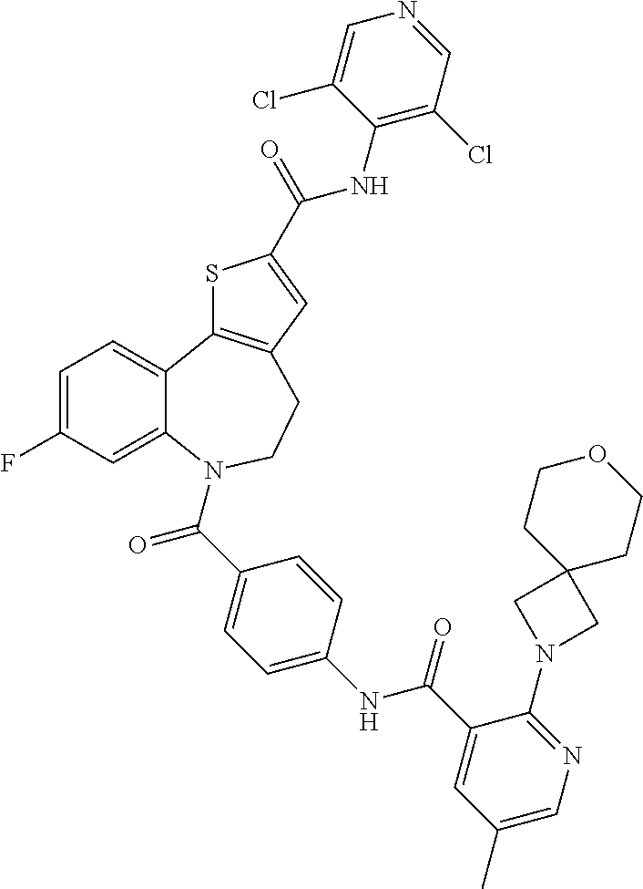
C1=C(F)C=C2C(=C1)C1=C(CCN2C(C2=CC=C(NC(C3=CC(C)=CN=C3N3CC4(C3)CCOCC4)=O)C=C2)=O)C=C(C(=O)NC2=C(Cl)C=NC=C2Cl)S1
